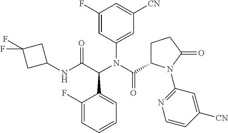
C1(C(C(NC2CC(F)(F)C2)=O)N(C(C2CCC(=O)N2C2=NC=CC([CN])=C2)=O)C2=CC([CN])=CC(F)=C2)=CC=CC=C1F
